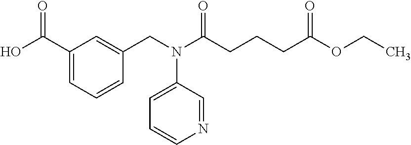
OC(C1=CC=CC(CN(C(CCCC(OCC)=O)=O)C2=CC=CN=C2)=C1)=O
